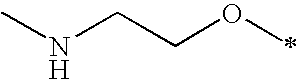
CNCCOC
